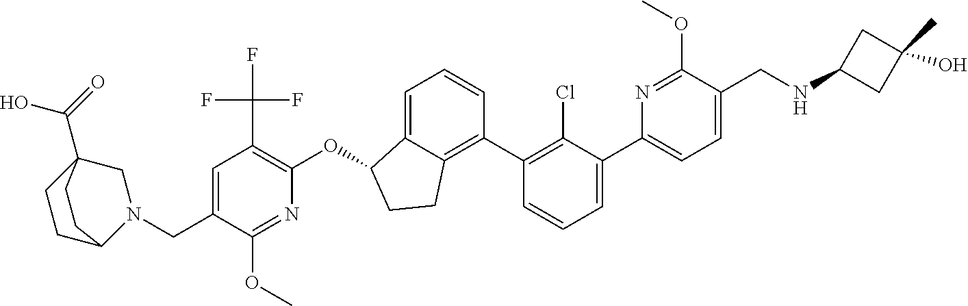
C(C1=CC(C(F)(F)F)=C(OC2C3=CC=CC(C4=C(Cl)C(C5=CC=C(CNC6CC(O)(C)C6)C(OC)=N5)=CC=C4)=C3CC2)N=C1OC)N1C2CCC(C(O)=O)(C1)CC2
